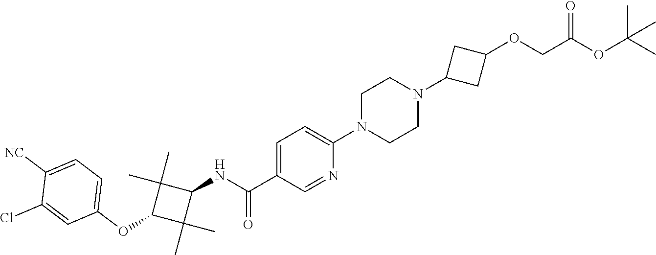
C1=C(C(=O)NC2C(C)(C)C(OC3=CC=C([NC])C(Cl)=C3)C2(C)C)C=NC(N2CCN(C3CC(OCC(OC(C)(C)C)=O)C3)CC2)=C1
